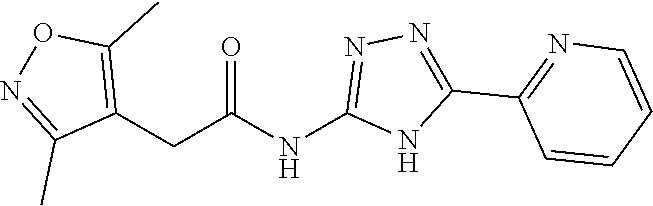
C(NC1=NN=C(C2=NC=CC=C2)N1)(=O)CC1=C(C)ON=C1C
